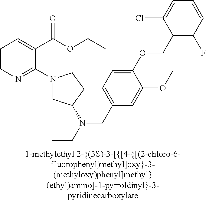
C1=CN=C(N2CC(N(CC)CC3=CC=C(OCC4=C(F)C=CC=C4Cl)C(OC)=C3)CC2)C(C(OC(C)C)=O)=C1
